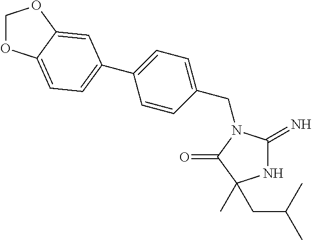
N1C(=N)N(CC2=CC=C(C3=CC=C4OCOC4=C3)C=C2)C(=O)C1(CC(C)C)C
